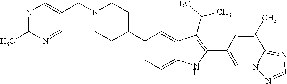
N1(CC2=CN=C(C)N=C2)CCC(C2=CC=C3C(=C2)C(C(C)C)=C(C2=CN4C(=NC=N4)C(C)=C2)N3)CC1
